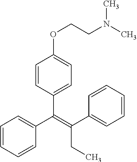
C1=CC(C(=C(CC)C2=CC=CC=C2)C2=CC=CC=C2)=CC=C1OCCN(C)C
